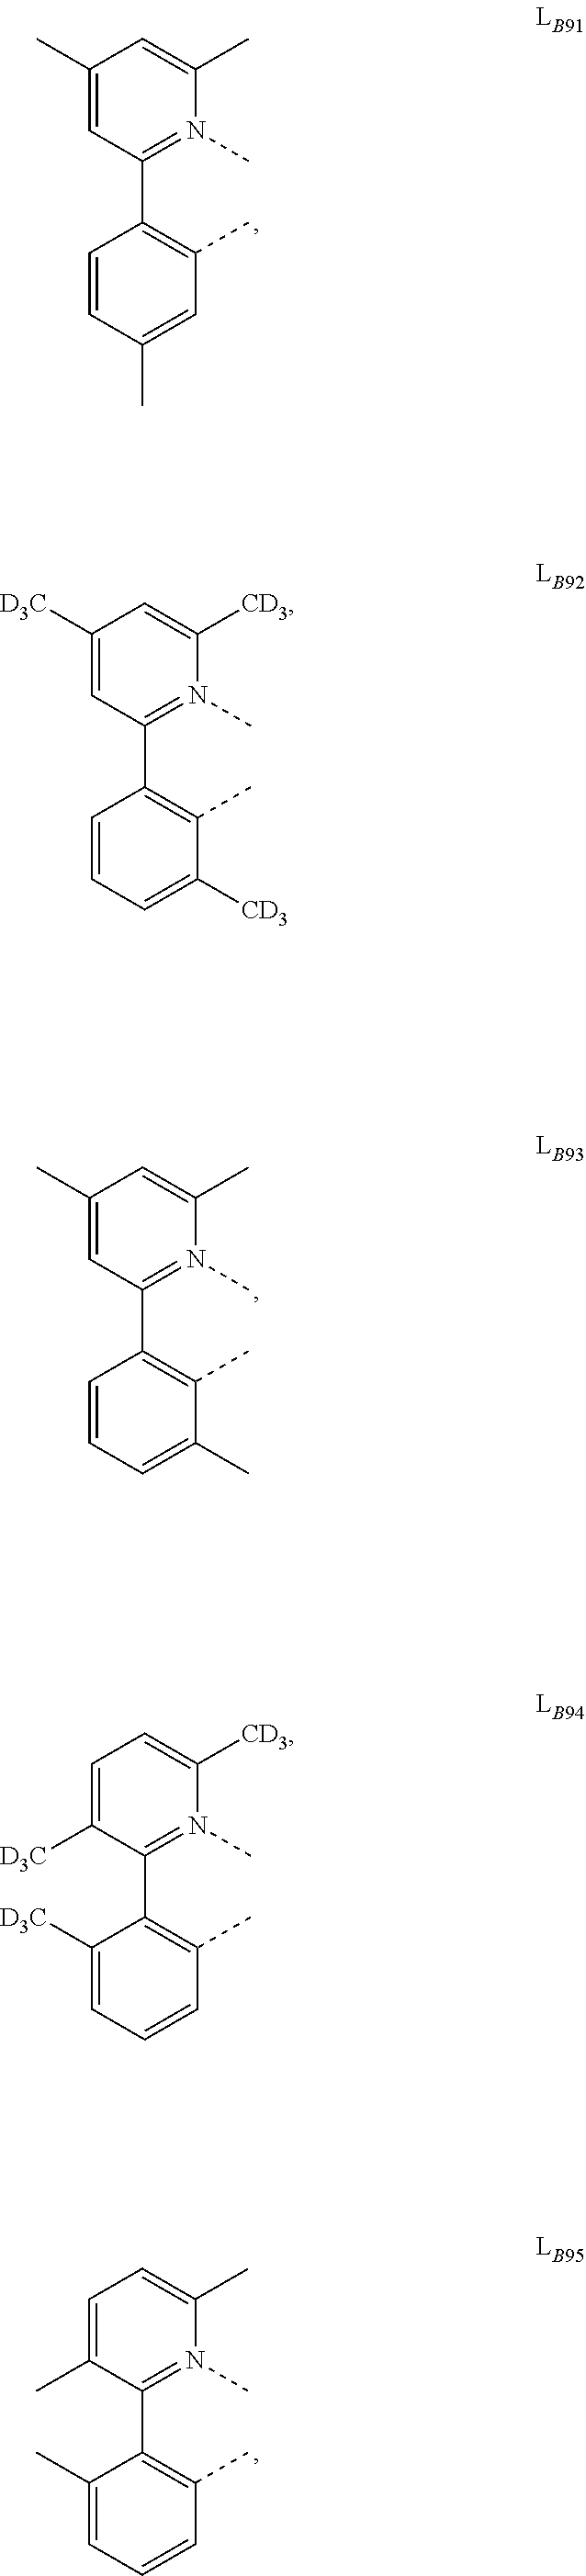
C1(C)=CC(C2=C(C)C=C(C)C=C2)=N(C)C(C)=C1.C1=C([D3C])C(C2=C(C)C=CC=C2[D3C])=N(C)C([CD3])=C1.C1([D3C])=CC(C2=C(C)C([CD3])=CC=C2)=N(C)C([CD3])=C1.C1=C(C)C(C2=C(C)C=CC=C2C)=N(C)C(C)=C1.C1(C)=CC(C2=C(C)C(C)=CC=C2)=N(C)C(C)=C1
